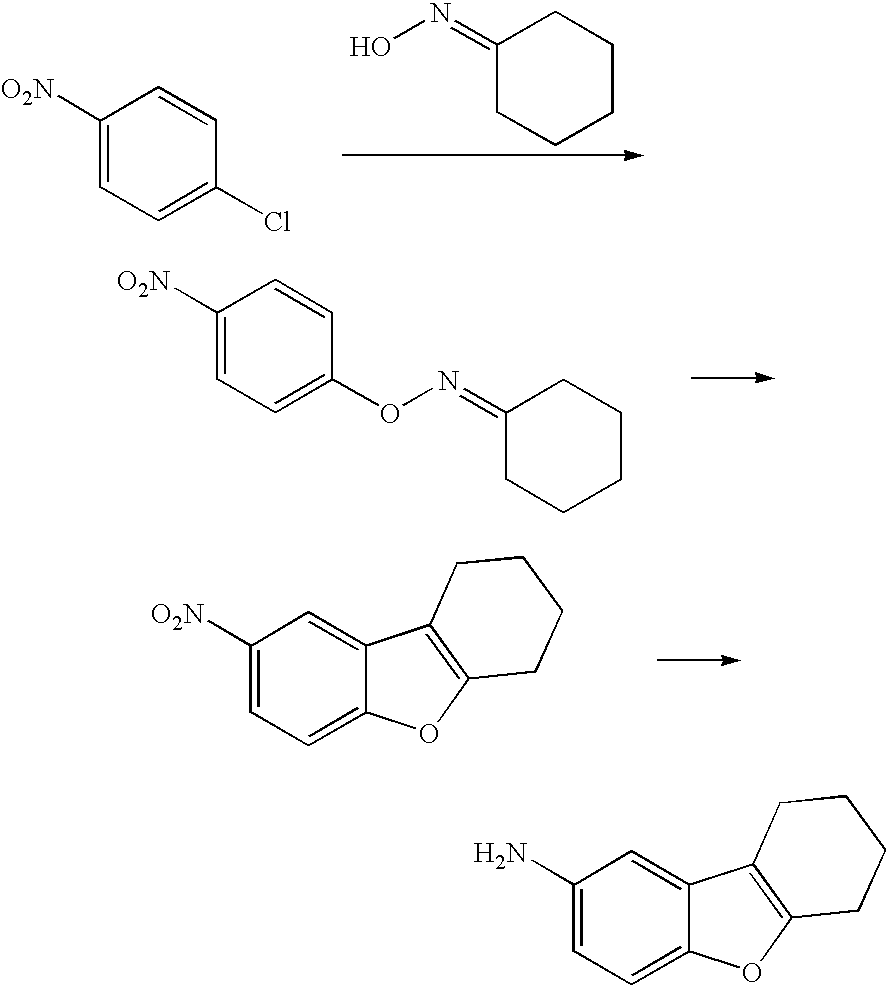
C1([O2N])=CC=C(Cl)C=C1.C1CCCC(=NO)C1.C1([O2N])=CC=C(ON=C2CCCCC2)C=C1.C1([O2N])=CC=C2C(=C1)C1=C(O2)CCCC1.C1(N)=CC=C2C(=C1)C1=C(O2)CCCC1
